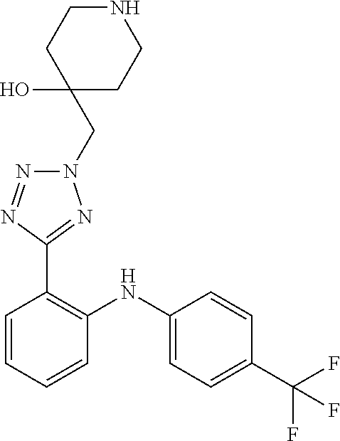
C1=CC(C(F)(F)F)=CC=C1NC1=C(C2=NN(CC3(O)CCNCC3)N=N2)C=CC=C1
